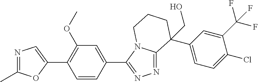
N1=C(C)OC(C2=C(OC)C=C(C3=NN=C4N3CCCC4(C3=CC=C(Cl)C(C(F)(F)F)=C3)CO)C=C2)=C1
